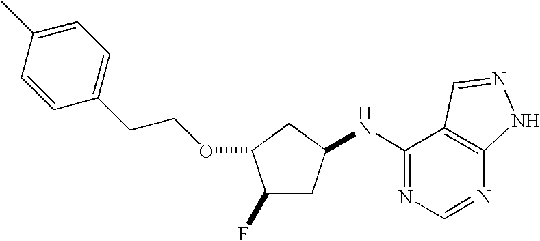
C1(F)CC(NC2=NC=NC3=C2C=NN3)CC1OCCC1=CC=C(C)C=C1
